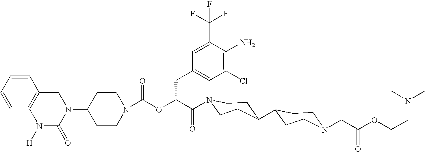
N1(C2CCN(C(OC(C(=O)N3CCC(C4CCN(CC(OCCN(C)C)=O)CC4)CC3)CC3=CC(Cl)=C(N)C(C(F)(F)F)=C3)=O)CC2)CC2=C(N([H])C1=O)C=CC=C2
